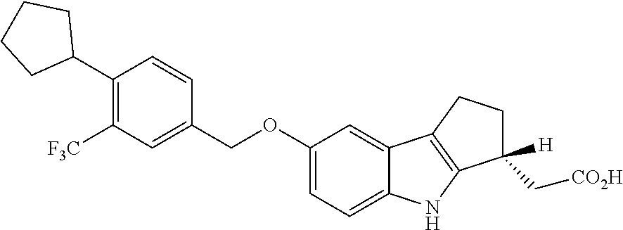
C1(C2CCCC2)=C([F3C])C=C(COC2=CC=C3C(=C2)C2=C(N3)C([H])(C[CO2H])CC2)C=C1
